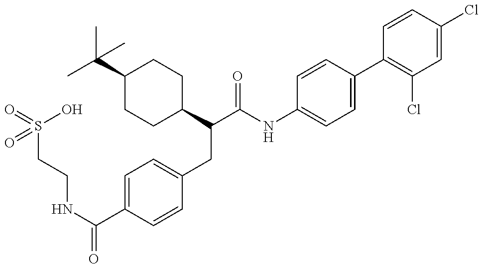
O=S(CCNC(C1=CC=C(CC(C(NC2=CC=C(C3=C(Cl)C=C(Cl)C=C3)C=C2)=O)C2CCC(C(C)(C)C)CC2)C=C1)=O)(O)=O
